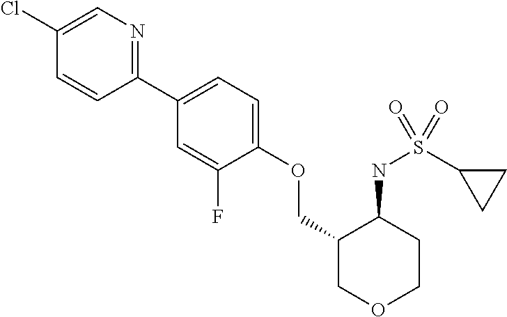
C1(Cl)=CN=C(C2=CC=C(OCC3COCCC3NS(C3CC3)(=O)=O)C(F)=C2)C=C1
